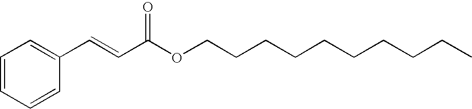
C1=CC=CC(C=CC(OCCCCCCCCCC)=O)=C1
